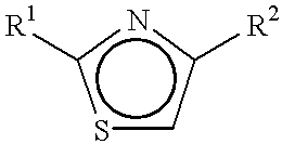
[R1]c1scc([R2])n1
